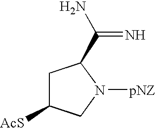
C1C([AcS])CN([pNZ])C1C(N)=N
